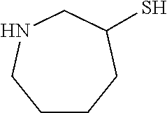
C1CCC(S)CNC1
